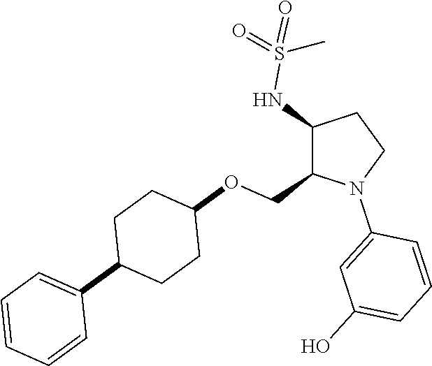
C1(NS(=O)(=O)C)C(COC2CCC(C3=CC=CC=C3)CC2)N(C2=CC(O)=CC=C2)CC1
